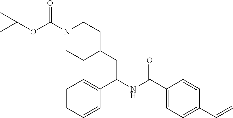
CC(OC(N1CCC(CC(NC(C2=CC=C(C=C)C=C2)=O)C2=CC=CC=C2)CC1)=O)(C)C
